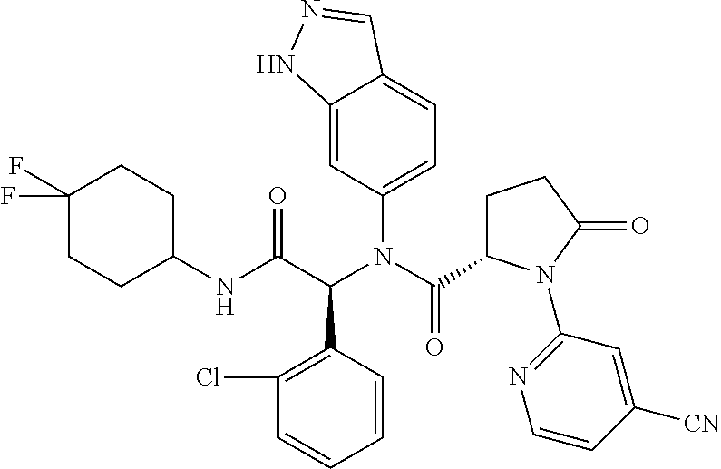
C1=CC=CC(C(C(=O)NC2CCC(F)(F)CC2)N(C(C2CCC(=O)N2C2=NC=CC([CN])=C2)=O)C2=CC=C3C(=C2)NN=C3)=C1Cl
